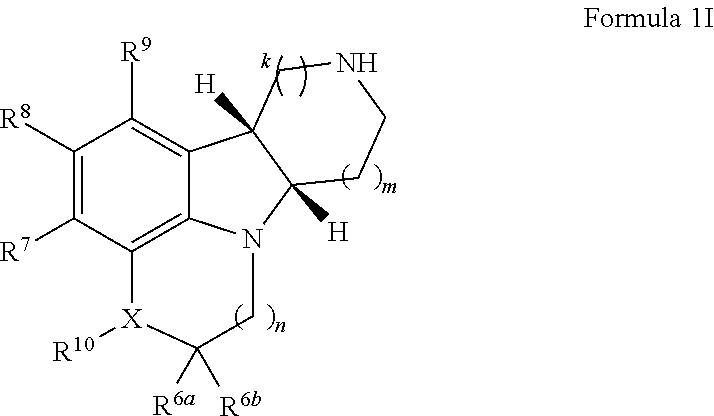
C1([R8])=C([R7])C2=C3C(=C1[R9])C1([H])C([H])(N3CC([R6a])([R6b])[X]2[R10])CCNC1
